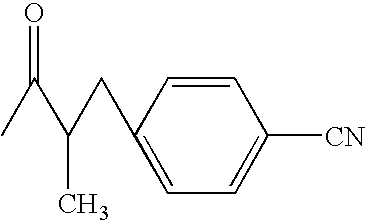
C1=CC(CC(C(C)=O)C)=CC=C1[CN]
